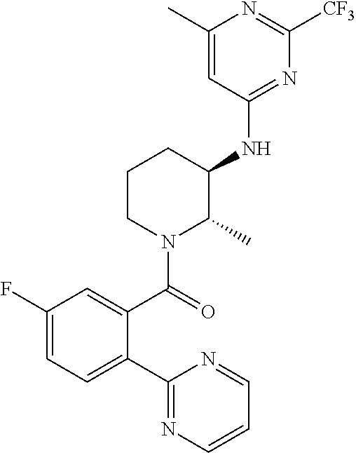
C1(C)=CC(NC2CCCN(C(=O)C3=CC(F)=CC=C3C3=NC=CC=N3)C2C)=NC([CF3])=N1
